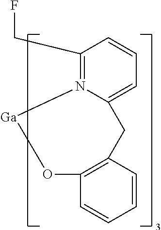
C1(CF)=N2C(=CC=C1)CC1=C(C=CC=C1)O[Ga]2
